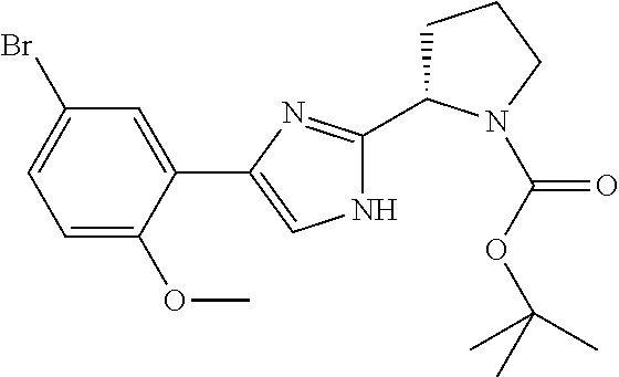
C1=C(OC)C(C2=CNC(C3CCCN3C(OC(C)(C)C)=O)=N2)=CC(Br)=C1
